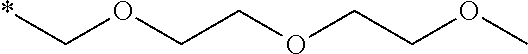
*COCCOCCOC
